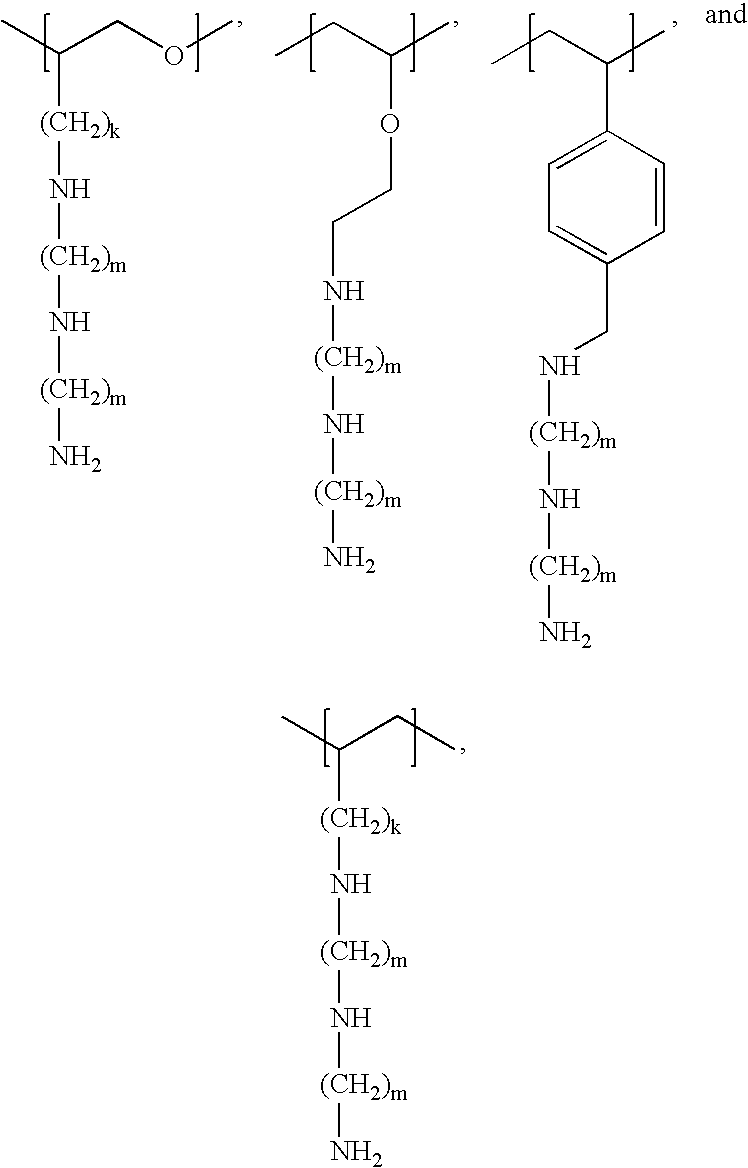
CC(COC)[(CH2)k]N[(CH2)m]N[(CH2)m]N.C(C(C)OCCN[(CH2)m]N[(CH2)m]N)C.C(C(C)C1=CC=C(CN[(CH2)m]N[(CH2)m]N)C=C1)C.CC(CC)[(CH2)k]N[(CH2)m]N[(CH2)m]N
